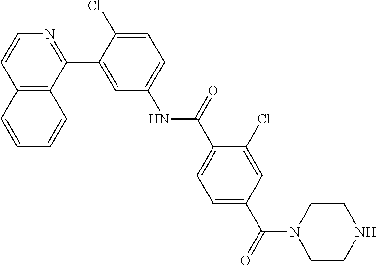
C12=C(C(C3=CC(NC(C4=CC=C(C(=O)N5CCNCC5)C=C4Cl)=O)=CC=C3Cl)=NC=C1)C=CC=C2
